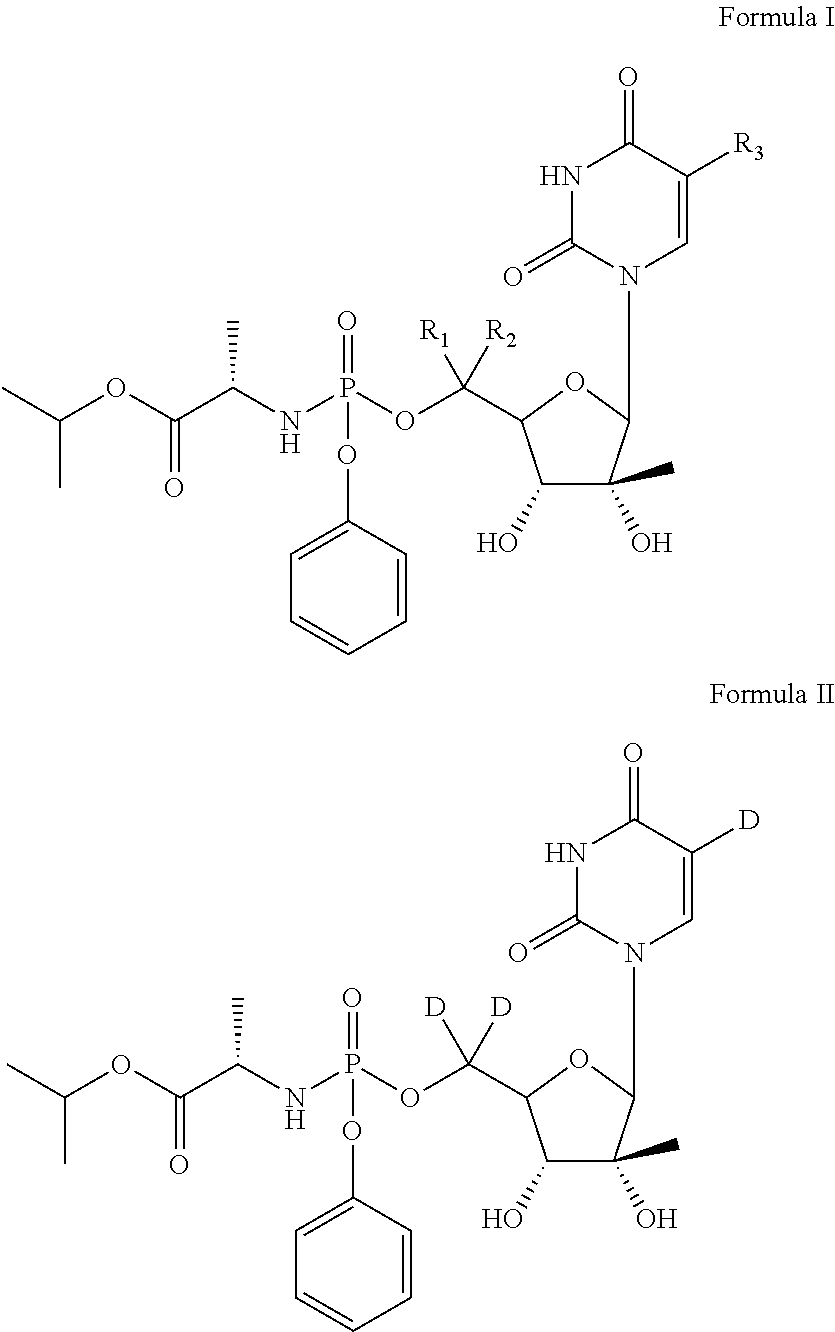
O(C([R1])([R2])C1C(O)C(O)(C)C(N2C=C([R3])C(=O)NC2=O)O1)P(NC(C)C(=O)OC(C)C)(=O)OC1=CC=CC=C1.O(C([D])([D])C1C(O)C(O)(C)C(N2C=C([D])C(=O)NC2=O)O1)P(NC(C)C(=O)OC(C)C)(=O)OC1=CC=CC=C1
